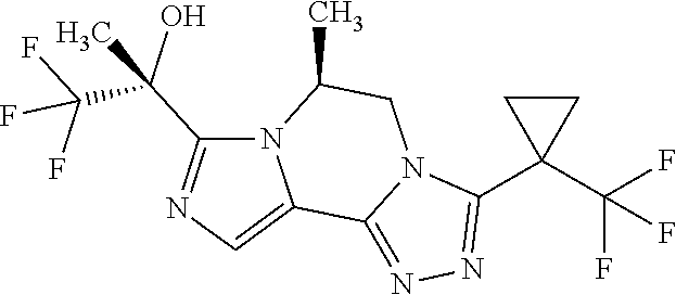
C1(C(C(F)(F)F)(O)C)=NC=C2N1C(C)CN1C2=NN=C1C1(C(F)(F)F)CC1
